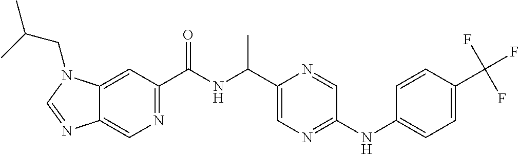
C12=CN=C(C(NC(C)C3=CN=C(NC4=CC=C(C(F)(F)F)C=C4)C=N3)=O)C=C1N(CC(C)C)C=N2
